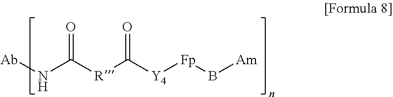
O=C([R]C([Y4][Fp]B[Am])=O)N[Ab]
